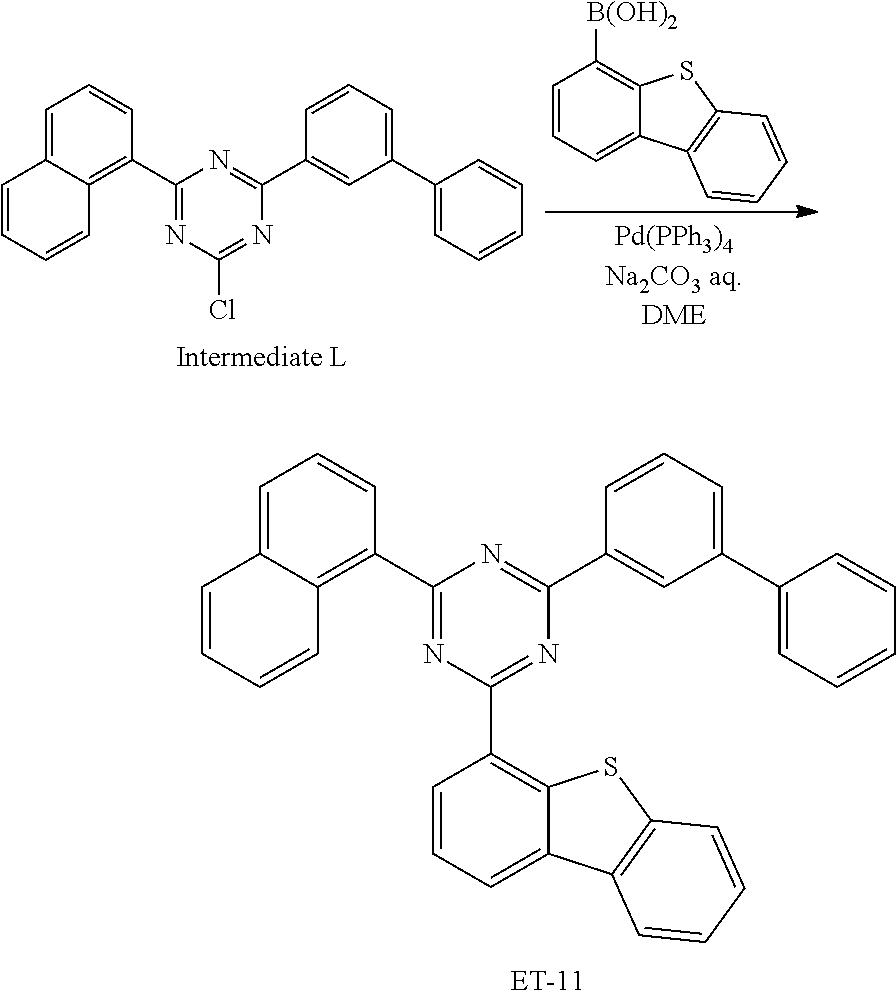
C1=CC=C2C(=C1[B(OH)2])SC1=C2C=CC=C1.C1(C2=C3C(=CC=C2)C=CC=C3)=NC(Cl)=NC(C2=CC(C3=CC=CC=C3)=CC=C2)=N1.C1(C2=C3C(=CC=C2)C=CC=C3)=NC(C2=C3C(=CC=C2)C2=C(S3)C=CC=C2)=NC(C2=CC(C3=CC=CC=C3)=CC=C2)=N1
